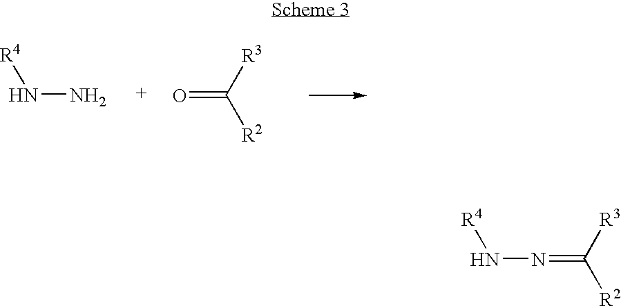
N(N)[R4].O=C([R2])[R3].N(=C([R2])[R3])N[R4]
